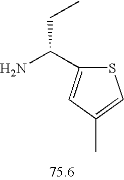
NC(C1=CC(C)=CS1)CC
